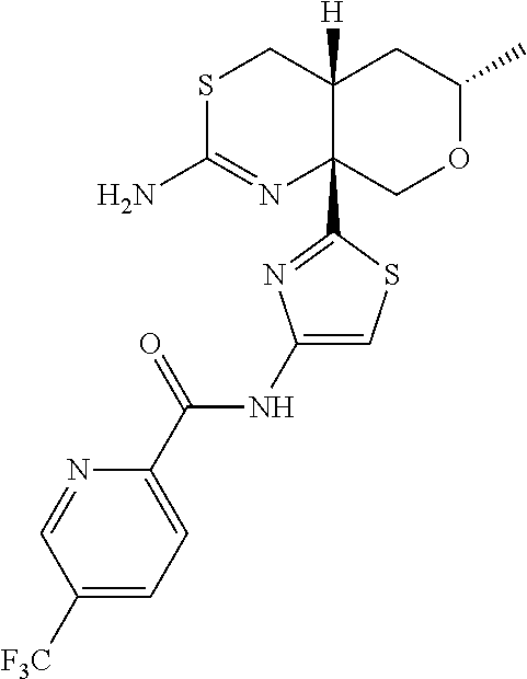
S1C(N)=NC2(C3=NC(NC(C4=CC=C([CF3])C=N4)=O)=CS3)C([H])(C1)CC(C)OC2
